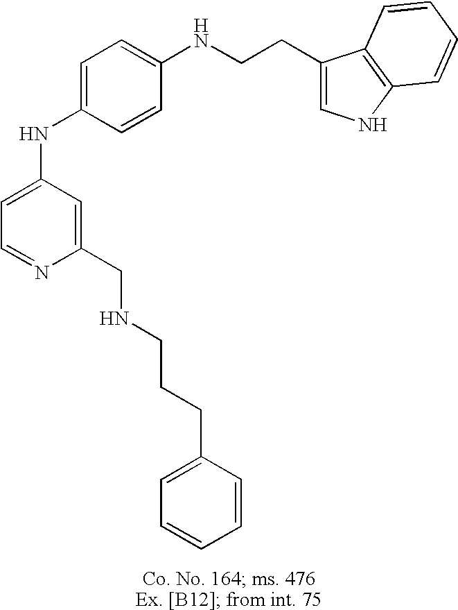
C1=C(NC2=CC=C(NCCC3=CNC4=C3C=CC=C4)C=C2)C=C(CNCCCC2=CC=CC=C2)N=C1
